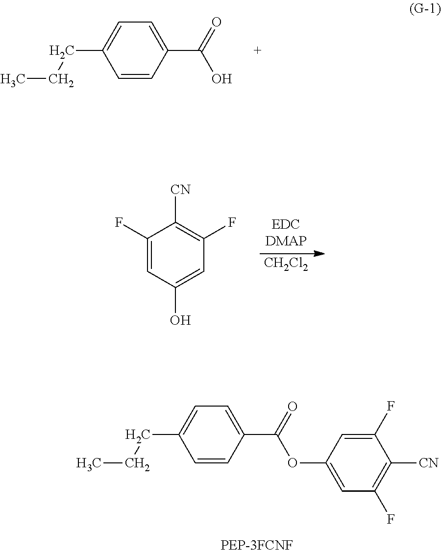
C1=CC(C(=O)O)=CC=C1CCC.[CH2Cl2].C1(F)=CC(O)=CC(F)=C1[CN].C1=CC(C(=O)OC2=CC(F)=C([CN])C(F)=C2)=CC=C1CCC
